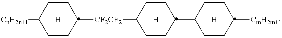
[CnH2n+1]C1CCC([CF2CF2]C2CCC(C3CCC([CmH2m+1])CC3)CC2)CC1.[H].[H].[H]
